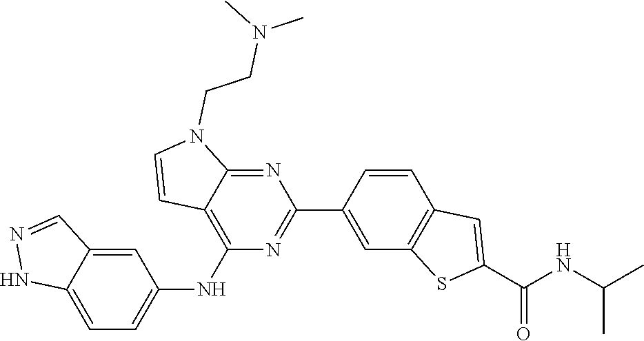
C12=C(NC3=CC=C4C(=C3)C=NN4)N=C(C3=CC4=C(C=C3)C=C(C(NC(C)C)=O)S4)N=C1N(CCN(C)C)C=C2
